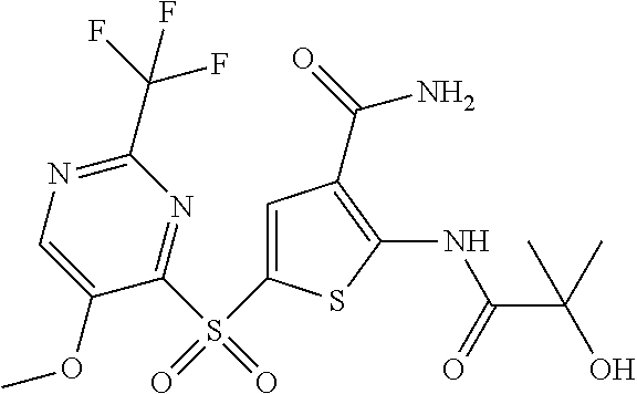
S(C1=NC(C(F)(F)F)=NC=C1OC)(=O)(C1=CC(C(=O)N)=C(NC(=O)C(O)(C)C)S1)=O
